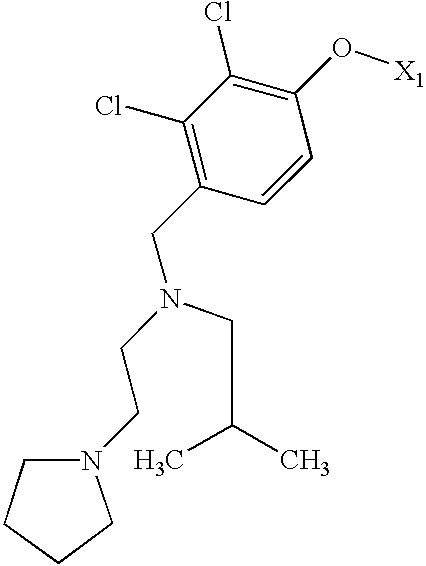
C1(Cl)=C(CN(CC(C)C)CCN2CCCC2)C=CC(O[X1])=C1Cl
